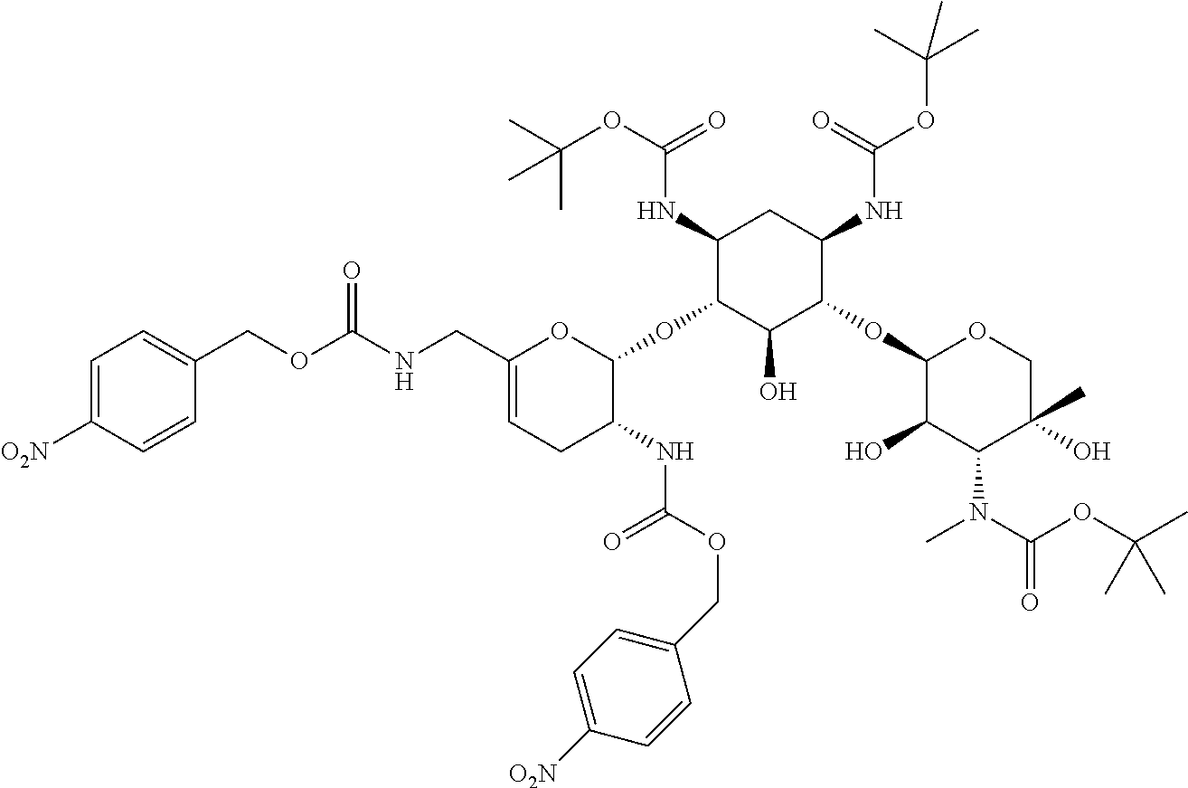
C1=C([O2N])C=CC(COC(NCC2=CCC(NC(OCC3=CC=C([O2N])C=C3)=O)C(OC3C(NC(OC(C)(C)C)=O)CC(NC(OC(C)(C)C)=O)C(OC4C(O)C(N(C)C(OC(C)(C)C)=O)C(O)(C)CO4)C3O)O2)=O)=C1
